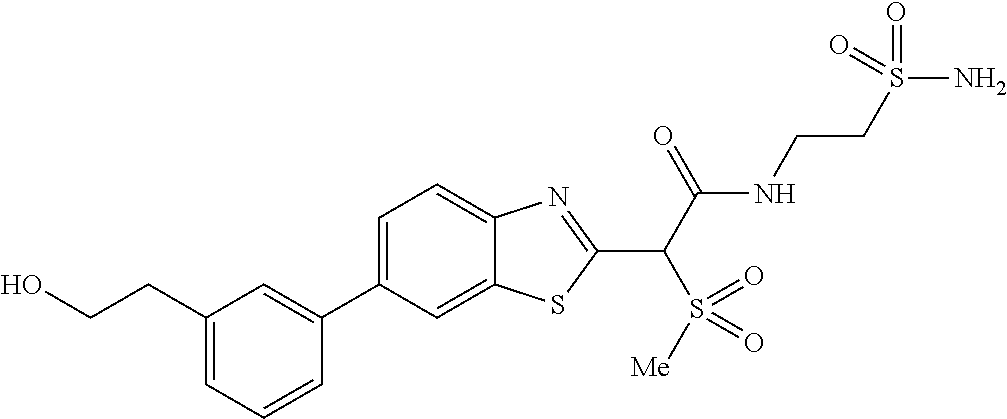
C1(C2=CC(CCO)=CC=C2)=CC=C2C(=C1)SC(C(C(NCCS(N)(=O)=O)=O)S(=O)([Me])=O)=N2
